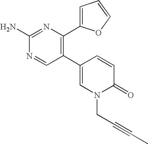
C1(C2=C(C3=CC=CO3)N=C(N)N=C2)=CN(CC#CC)C(=O)C=C1
